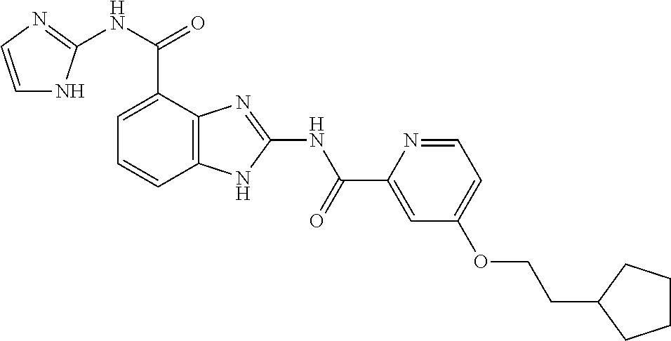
C12=C(C=CC=C1C(NC1=NC=CN1)=O)NC(NC(=O)C1=CC(OCCC3CCCC3)=CC=N1)=N2
